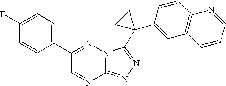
C12=NN=C(C3(C4=CC5=C(C=C4)N=CC=C5)CC3)N1N=C(C1=CC=C(F)C=C1)C=N2
